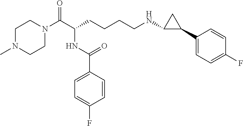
C1=C(C(NC(C(N2CCN(C)CC2)=O)CCCCNC2C(C3=CC=C(F)C=C3)C2)=O)C=CC(F)=C1
